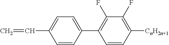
C1=CC(C2=C(F)C(F)=C([CnH2n+1])C=C2)=CC=C1C=C
